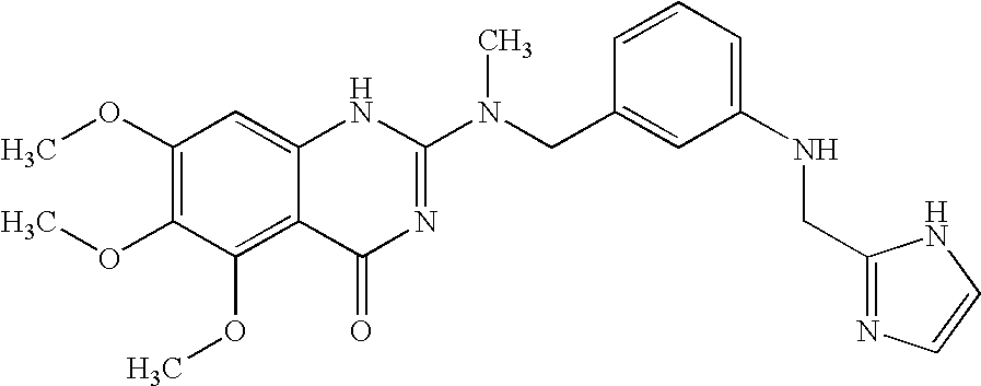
C1(OC)=C(OC)C(OC)=C2C(=C1)NC(N(CC1=CC(NCC3=NC=CN3)=CC=C1)C)=NC2=O
